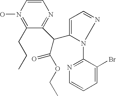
C1=CN(O)=C(CCC)C(C(C2=CC=NN2C2=NC=CC=C2Br)C(=O)OCC)=N1
